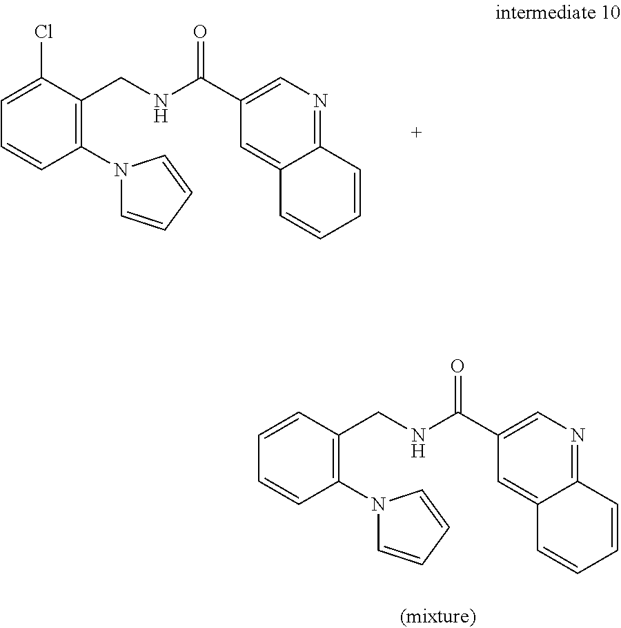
C1(N2C=CC=C2)=C(CNC(C2=CN=C3C(=C2)C=CC=C3)=O)C(Cl)=CC=C1.C1(N2C=CC=C2)=C(CNC(C2=CN=C3C(=C2)C=CC=C3)=O)C=CC=C1
